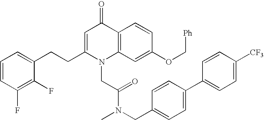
C1=CC(F)=C(F)C(CCC2=CC(=O)C3=C(N2CC(N(CC2=CC=C(C4=CC=C([CF3])C=C4)C=C2)C)=O)C=C(OC[Ph])C=C3)=C1
